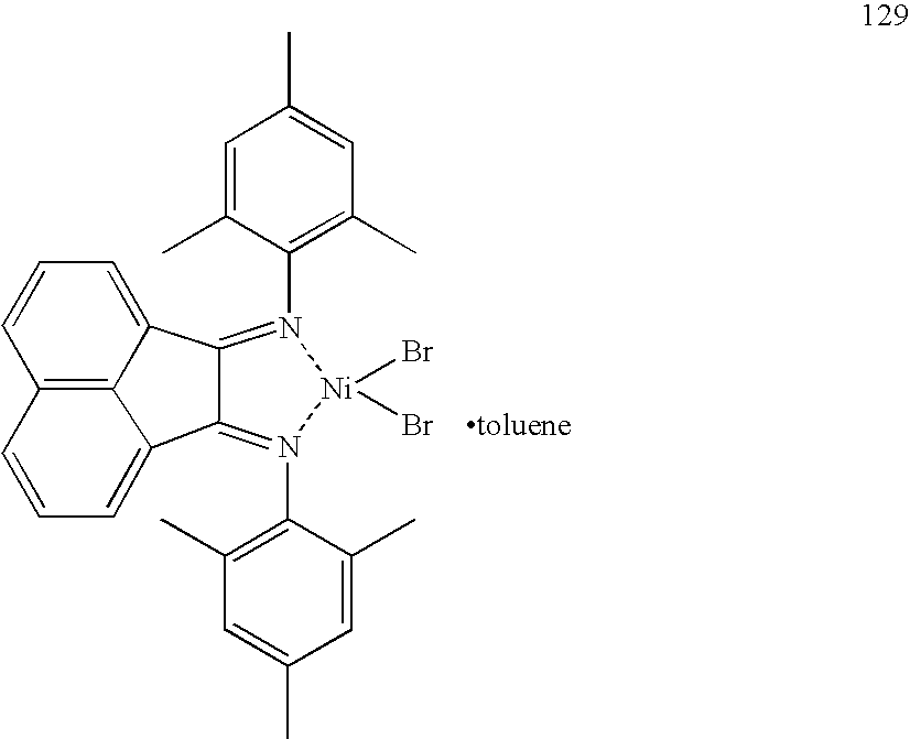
C1=CC=C2C3=C1C=CC=C3C1=N(C3=C(C)C=C(C)C=C3C)[Ni](Br)(Br)N(C3=C(C)C=C(C)C=C3C)=C21.[toluene]
